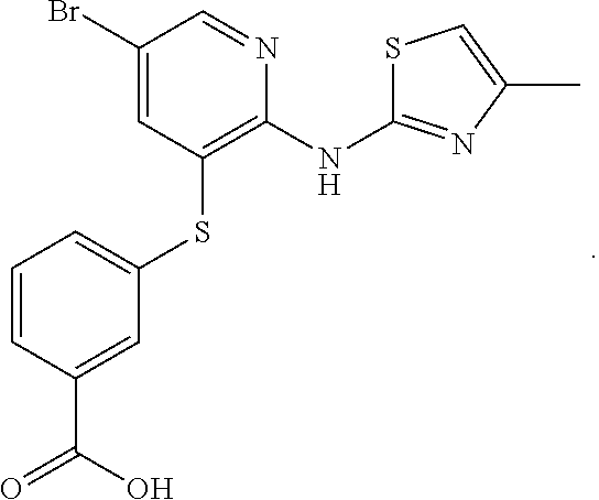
C1(Br)=CC(SC2=CC=CC(C(O)=O)=C2)=C(NC2=NC(C)=CS2)N=C1
